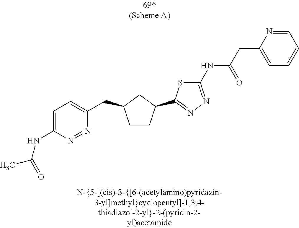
C1CC(C2=NN=C(NC(CC3=CC=CC=N3)=O)S2)CC1CC1=CC=C(NC(C)=O)N=N1
